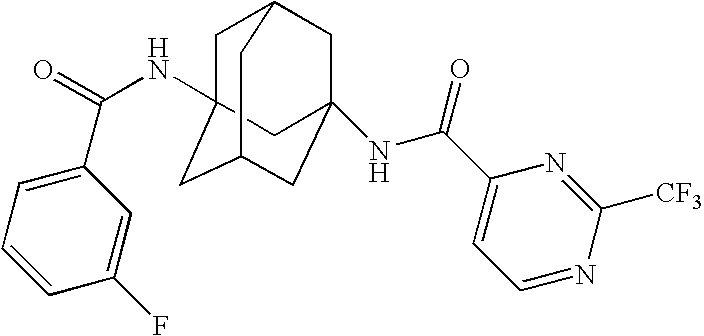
C1=C(C(=O)NC23CC4CC(NC(C5=CC=NC([CF3])=N5)=O)(CC(C2)C4)C3)C=C(F)C=C1
